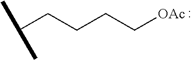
C(CCCC[OAc])(C)C
